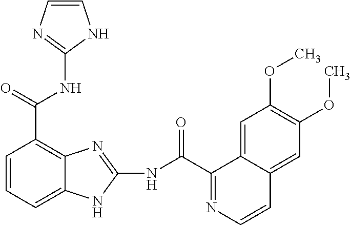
N(C(C1=C2C(=CC=C1)NC(NC(C1=NC=CC3=CC(OC)=C(OC)C=C13)=O)=N2)=O)C1=NC=CN1
